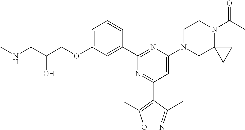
C1=C(OCC(CNC)O)C=C(C2=NC(N3CC4(N(C(C)=O)CC3)CC4)=CC(C3=C(C)ON=C3C)=N2)C=C1
